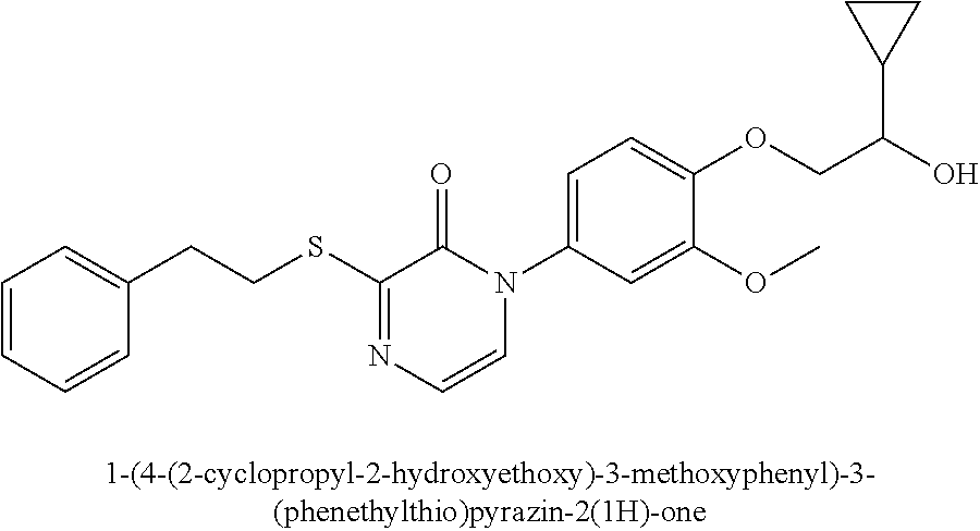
C1=CC=CC(CCSC2=NC=CN(C3=CC=C(OCC(O)C4CC4)C(OC)=C3)C2=O)=C1
